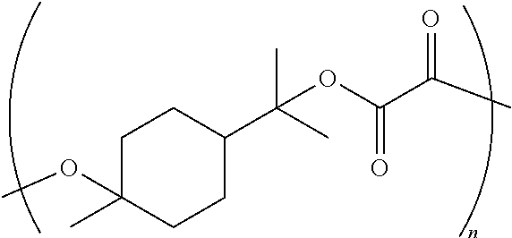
C1C(OC)(C)CCC(C(C)(C)OC(C(C)=O)=O)C1
